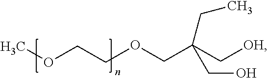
COCCOCC(C[OH])(CO)CC
